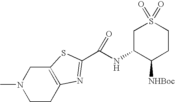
CN1CCC2=C(C1)SC(C(NC1C([NHBoc])CCS(=O)(=O)C1)=O)=N2
